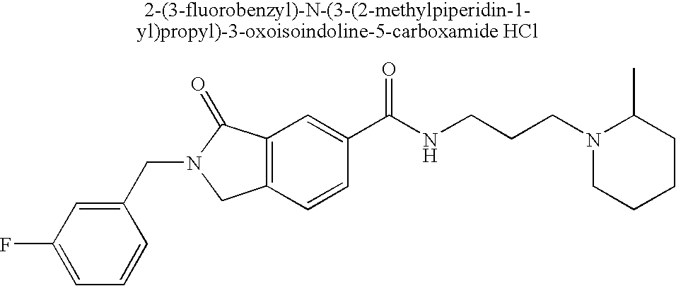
C1=C(F)C=C(CN2CC3=C(C2=O)C=C(C(NCCCN2CCCCC2C)=O)C=C3)C=C1
